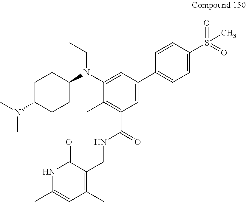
C1C(N(C)C)CCC(N(C2=CC(C3=CC=C(S(=O)(C)=O)C=C3)=CC(C(NCC3=C(C)C=C(C)NC3=O)=O)=C2C)CC)C1
